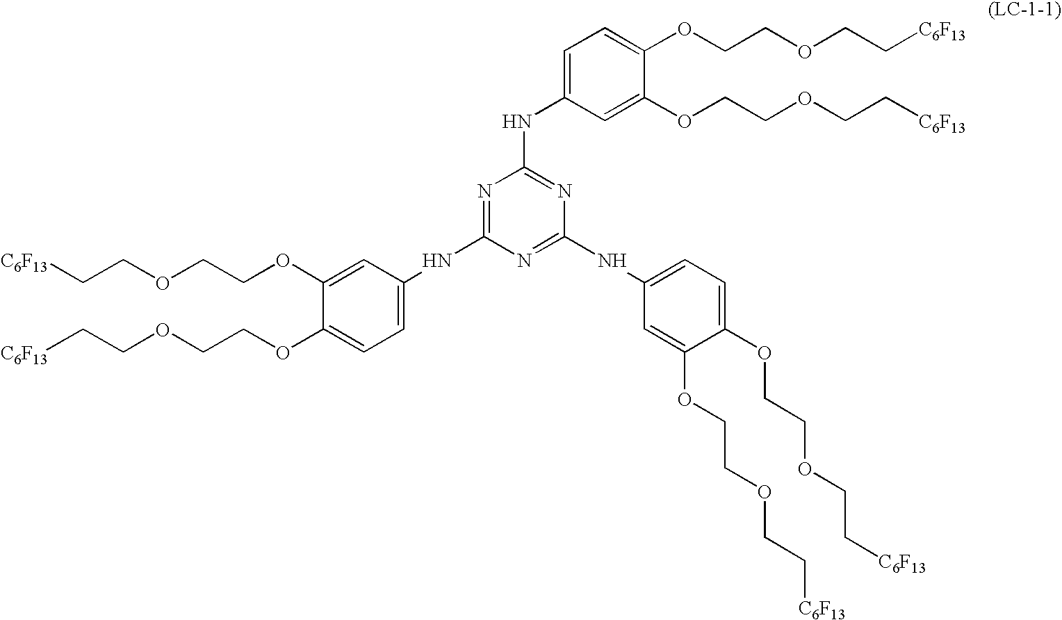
C1(OCCOCC[C6F13])=CC(NC2=NC(NC3=CC=C(OCCOCC[C6F13])C(OCCOCC[C6F13])=C3)=NC(NC3=CC=C(OCCOCC[C6F13])C(OCCOCC[C6F13])=C3)=N2)=CC=C1OCCOCC[C6F13]
